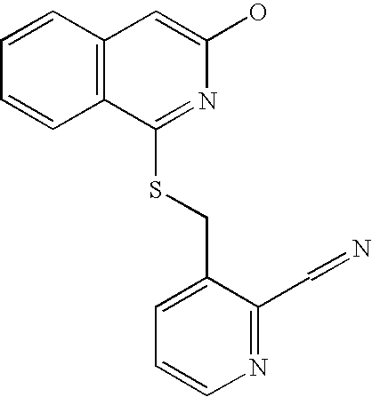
C12=C(C=C(O)N=C1SCC1=CC=CN=C1C=N)C=CC=C2
